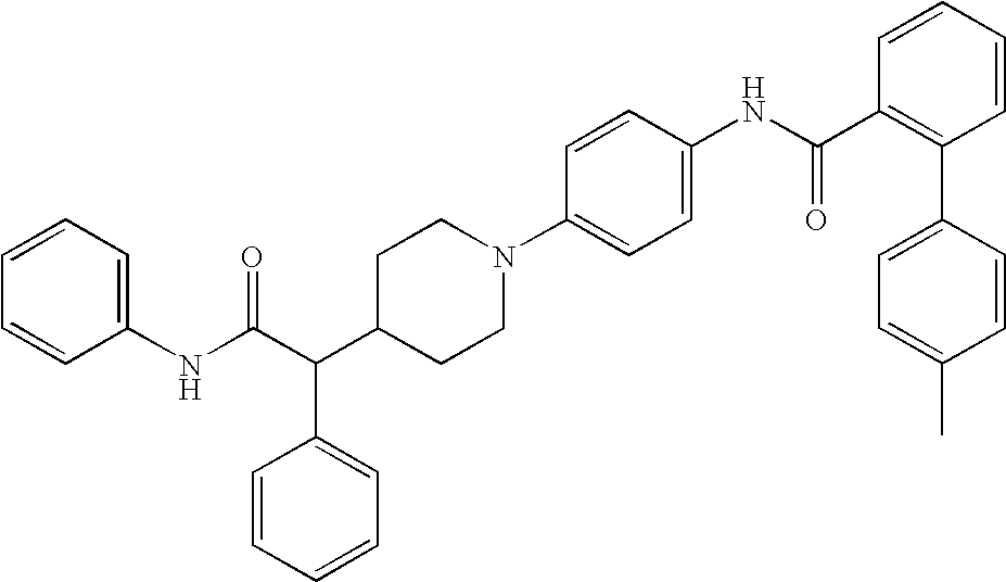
C(C(C1CCN(C2=CC=C(NC(C3=C(C4=CC=C(C)C=C4)C=CC=C3)=O)C=C2)CC1)C1=CC=CC=C1)(NC1=CC=CC=C1)=O
